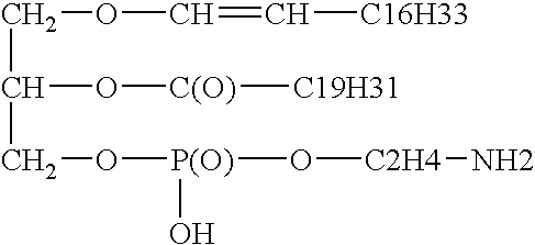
C(C(CO[P(O)](O[C2H4]N)O)O[C(O)][C19H31])OC=C[C16H33]
